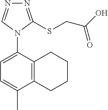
N1=C(SCC(O)=O)N(C2=CC=C(C)C3=C2CCCC3)C=N1
